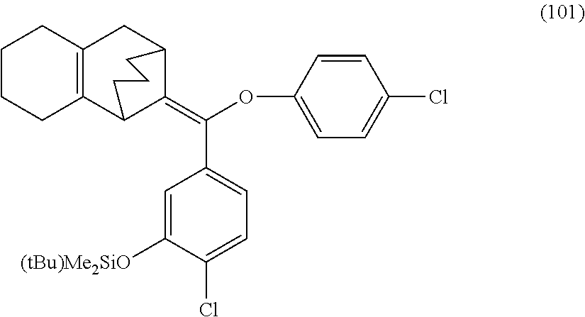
C1CCC2=C(C1)CC1C(=C(OC3=CC=C(Cl)C=C3)C3=CC=C(Cl)C([(tBu)Me2SiO])=C3)C2CCC1
